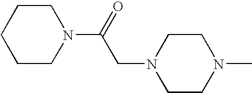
C1CCN(C(=O)CN2CCN(C)CC2)CC1
